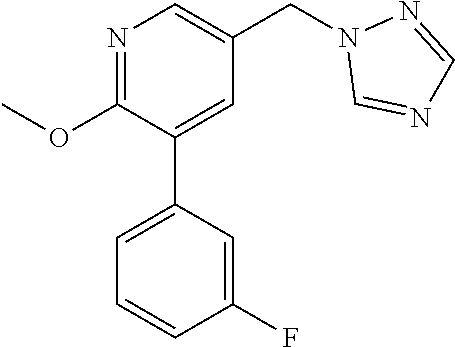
N1=C(OC)C(C2=CC=CC(F)=C2)=CC(CN2C=NC=N2)=C1
